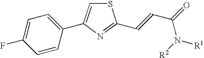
C1(F)=CC=C(C2=CSC(C=CC(=O)N([R2])[R1])=N2)C=C1
